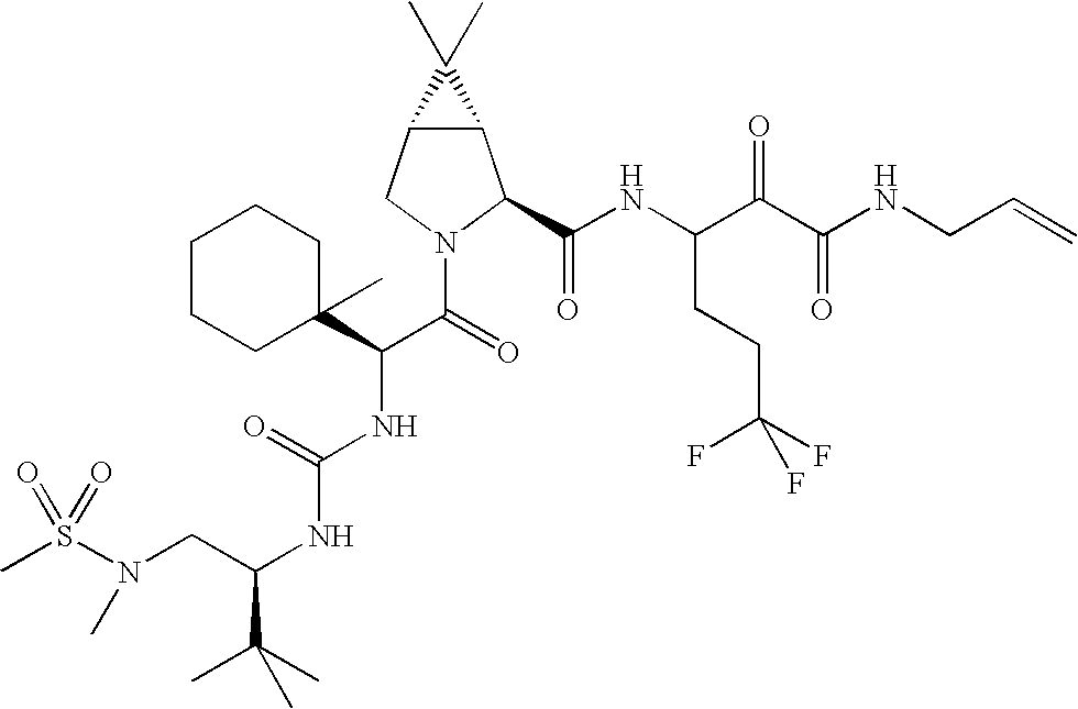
S(N(CC(NC(NC(C(=O)N1C(C(NC(C(C(NCC=C)=O)=O)CCC(F)(F)F)=O)C2C(C1)C2(C)C)C1(C)CCCCC1)=O)C(C)(C)C)C)(=O)(=O)C
